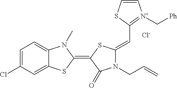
[Cl-].C1=C(Cl)C=C2C(=C1)N(C)C(=C1C(=O)N(CC=C)C(=CC3=[N+](C[Ph])C=CS3)S1)S2
